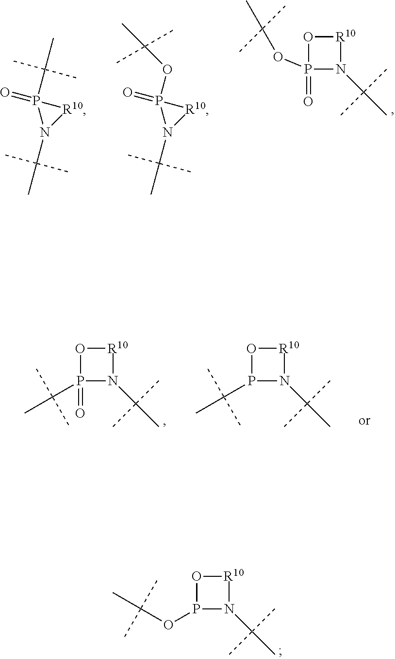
O1P(OC(C)(C)C)N(C(C)(C)C)[R10]1.O1P(OC(C)(C)C)(=O)N(C(C)(C)C)[R10]1.O=P1(C(C)(C)C)N(C(C)(C)C)[R10]1.O=P1(OC(C)(C)C)N(C(C)(C)C)[R10]1.O1P(=O)(C(C)(C)C)N(C(C)(C)C)[R10]1.O1P(C(C)(C)C)N(C(C)(C)C)[R10]1
